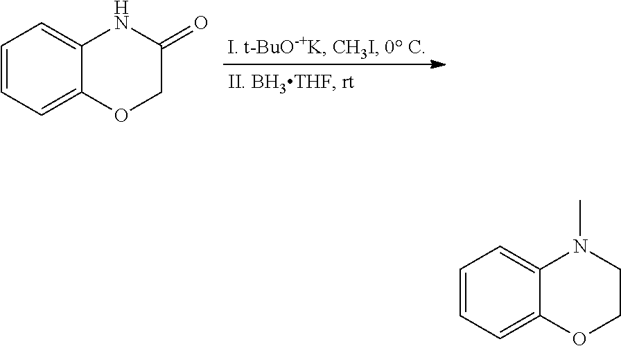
C1=CC=C2C(=C1)NC(=O)CO2.C1=CC=C2C(=C1)N(C)CCO2
